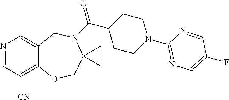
N1=CC([CN])=C2C(=C1)CN(C(C1CCN(C3=NC=C(F)C=N3)CC1)=O)C1(CO2)CC1
